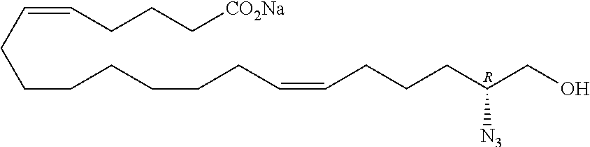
C(=CCCC[CO2Na])CCCCCCCC=CCCCC(CO)[N3].[R]
